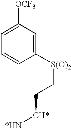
C1=C([OCF3])C=C([S(O)2]CC[CH*][*HN])C=C1
